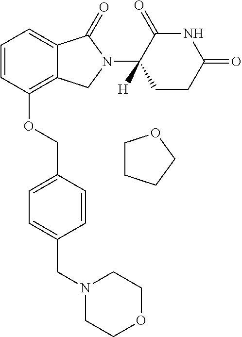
C1=CC(OCC2=CC=C(CN3CCOCC3)C=C2)=C2C(=C1)C(=O)N(C1([H])CCC(=O)NC1=O)C2.C1CCCO1
